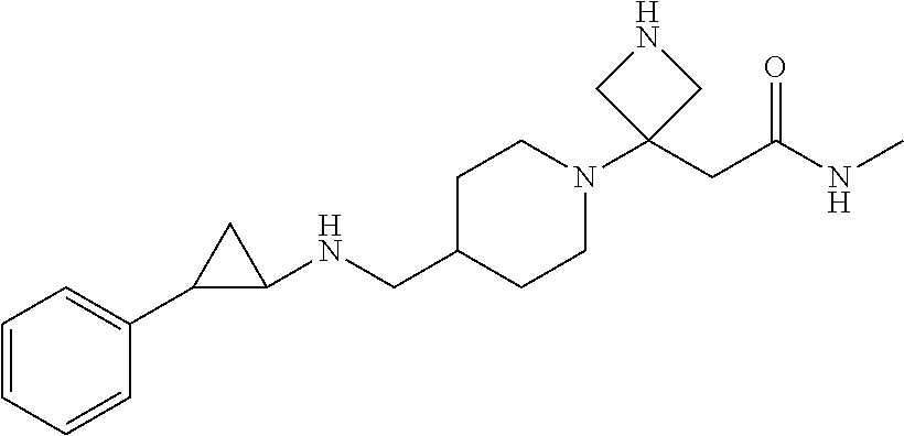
C1=CC=CC(C2C(NCC3CCN(C4(CC(NC)=O)CNC4)CC3)C2)=C1
